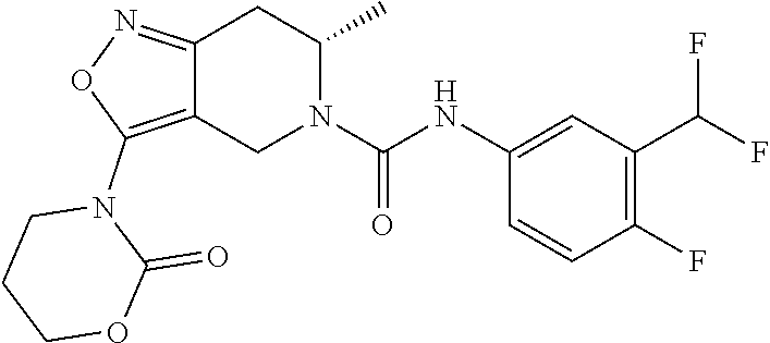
C12=NOC(N3CCCOC3=O)=C1CN(C(NC1=CC(C(F)F)=C(F)C=C1)=O)C(C)C2
